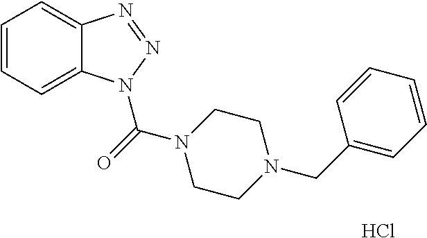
C1=CC=C2C(=C1)N=NN2C(=O)N1CCN(CC2=CC=CC=C2)CC1.Cl
